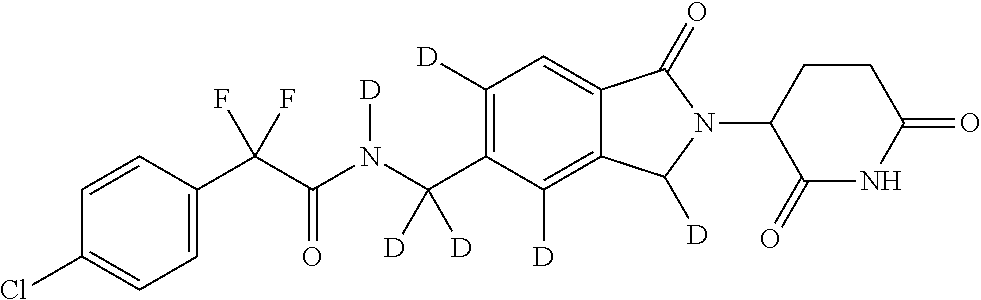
C1=CC(C(C(N(C(C2=C([D])C=C3C(=C2[D])C([D])N(C2C(=O)NC(=O)CC2)C3=O)([D])[D])[D])=O)(F)F)=CC=C1Cl
